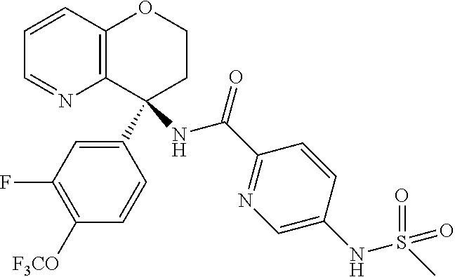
C1=CC2=C(N=C1)C(C1=CC(F)=C([F3CO])C=C1)(NC(C1=NC=C(NS(=O)(=O)C)C=C1)=O)CCO2
